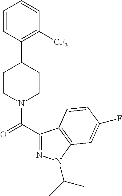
C1(C2CCN(C(C3=NN(C(C)C)C4=C3C=CC(F)=C4)=O)CC2)=C([CF3])C=CC=C1
